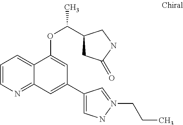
C1=CN=C2C(=C1)C(OC(C)C1CC(=O)NC1)=CC(C1=CNN(CCC)=C1)=C2
